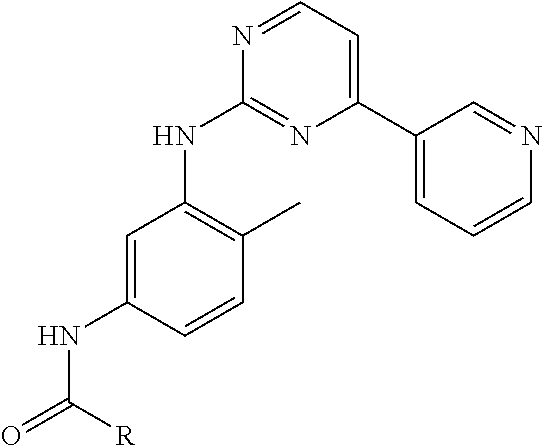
C1=C(NC(=O)[R])C=CC(C)=C1NC1=NC(C2=CC=CN=C2)=CC=N1
